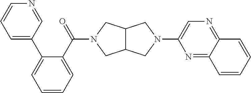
C12C(CN(C3=CN=C4C(=N3)C=CC=C4)C1)CN(C(C1=CC=CC=C1C1=CC=CN=C1)=O)C2
